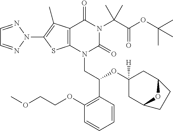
C1=NN(C2=C(C)C3=C(S2)N(CC(OC2([H])CC4OC(C2)CC4)C2=C(OCCOC)C=CC=C2)C(=O)N(C(C(=O)OC(C)(C)C)(C)C)C3=O)N=C1
